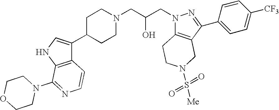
C1C(C2=CNC3=C2C=CN=C3N2CCOCC2)CCN(CC(CN2C3=C(C(C4=CC=C([CF3])C=C4)=N2)CN(S(=O)(=O)[Me])CC3)O)C1
